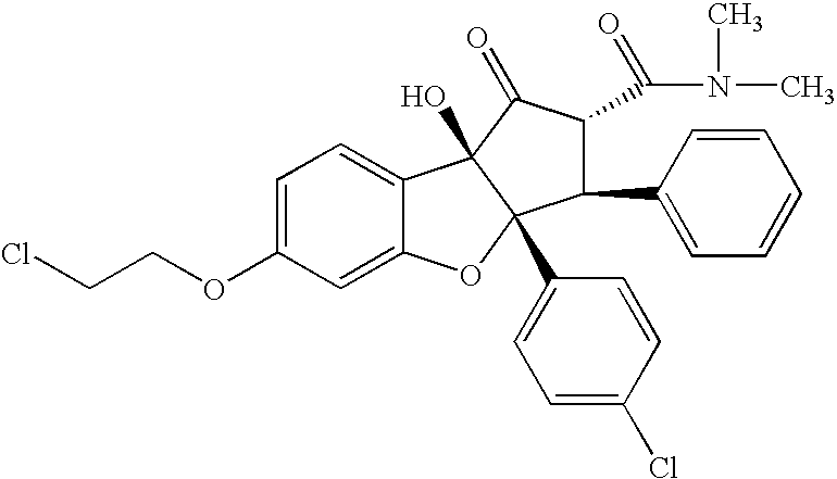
C1=C(OCCCl)C=C2C(=C1)C1(O)C(C3=CC=C(Cl)C=C3)(O2)C(C2=CC=CC=C2)C(C(=O)N(C)C)C1=O
